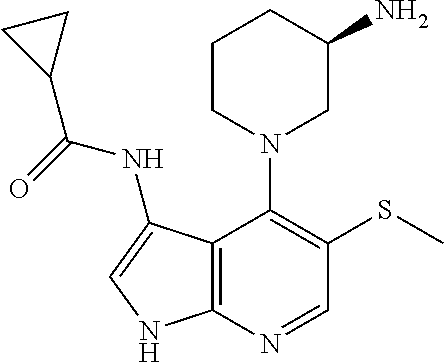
C12=C(N=CC(SC)=C1N1CC(N)CCC1)NC=C2NC(=O)C1CC1
